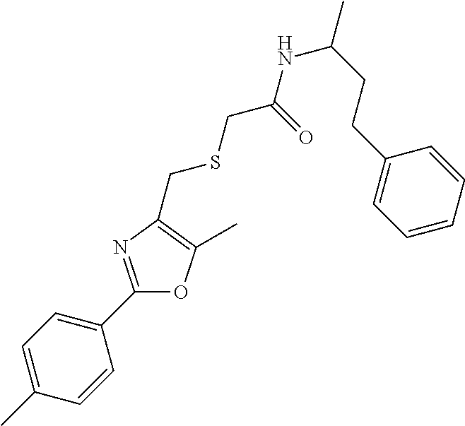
C1=C(C)C=CC(C2=NC(CSCC(NC(C)CCC3=CC=CC=C3)=O)=C(C)O2)=C1
